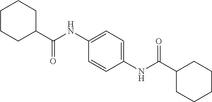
C1CCC(C(NC2=CC=C(NC(C3CCCCC3)=O)C=C2)=O)CC1
